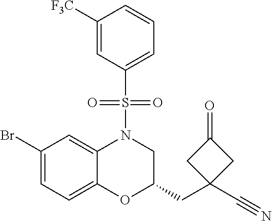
C1(Br)=CC=C2C(=C1)N(S(C1=CC=CC([F3C])=C1)(=O)=O)CC(CC1(C#N)CC(=O)C1)O2
